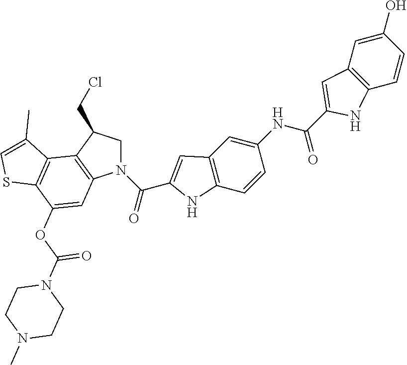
N1(C(C2=CC3=C(N2)C=CC(NC(C2=CC4=C(N2)C=CC(O)=C4)=O)=C3)=O)CC(CCl)C2=C1C=C(OC(N1CCN(C)CC1)=O)C1=C2C(C)=CS1
